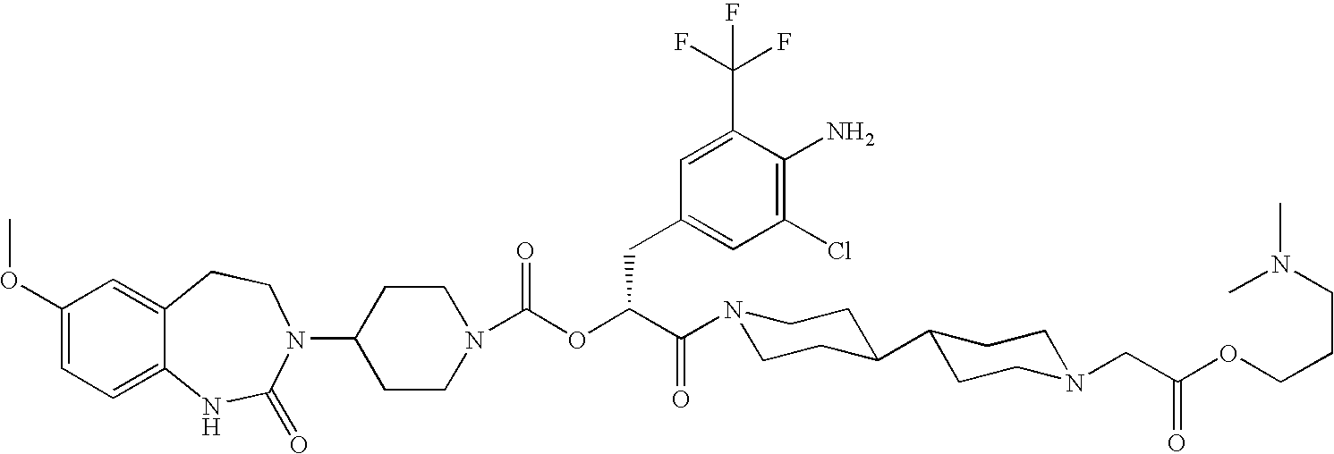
C1(OC)=CC=C2C(=C1)CCN(C1CCN(C(OC(C(N3CCC(C4CCN(CC(OCCCN(C)C)=O)CC4)CC3)=O)CC3=CC(Cl)=C(N)C(C(F)(F)F)=C3)=O)CC1)C(=O)N2
